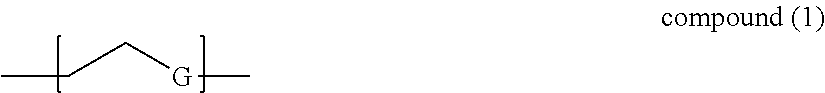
CCC[G]C
